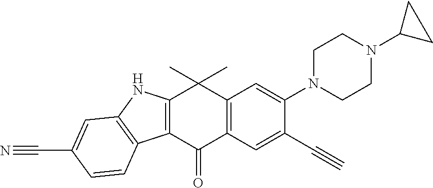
C12=C(C(=O)C3=C(C1(C)C)C=C(N1CCN(C4CC4)CC1)C(C#C)=C3)C1=C(N2)C=C(C#N)C=C1
